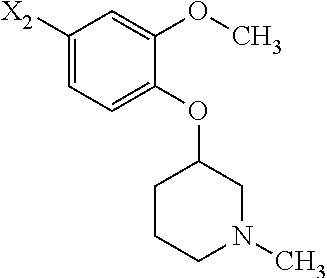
C1([X2])=CC=C(OC2CCCN(C)C2)C(OC)=C1
